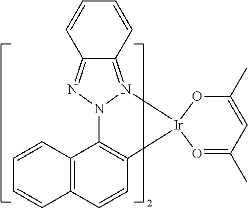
N12C3=C([Ir]4(N1=C1C(=N2)C=CC=C1)O=C(C)C=C(C)O4)C=CC1=C3C=CC=C1
